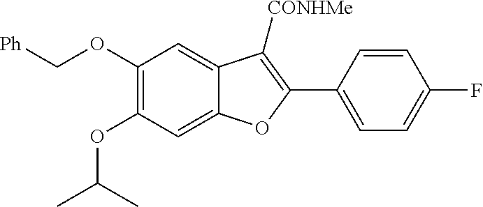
C12=CC(OC[Ph])=C(OC(C)C)C=C1OC(C1=CC=C(F)C=C1)=C2[CONHMe]
